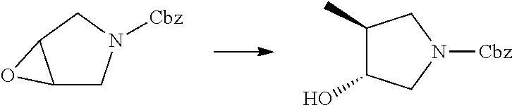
C12CN([Cbz])CC1O2.C1(C)C(O)CN([Cbz])C1
